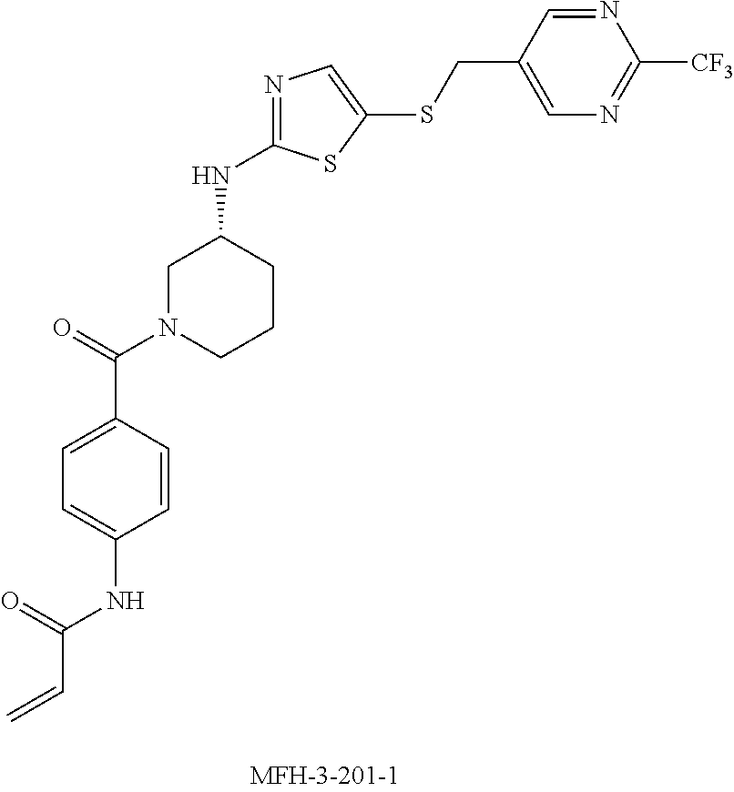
C=CC(NC1=CC=C(C(=O)N2CCCC(NC3=NC=C(SCC4=CN=C([CF3])N=C4)S3)C2)C=C1)=O
